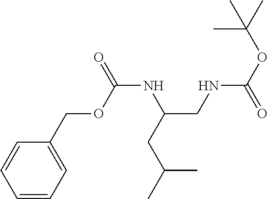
C1=CC=CC=C1COC(NC(CC(C)C)CNC(OC(C)(C)C)=O)=O
